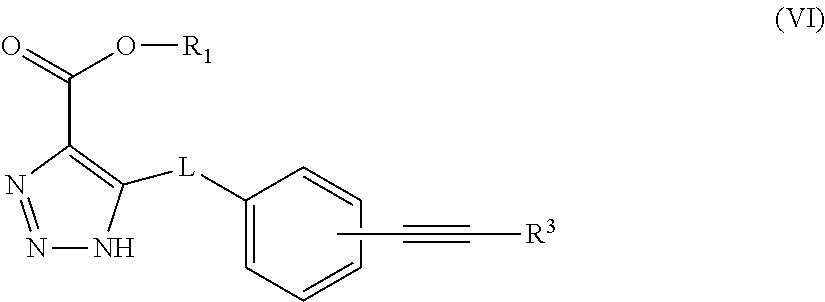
C1([L]C2=CC=CC=C2)=C(C(=O)O[R1])N=NN1.CC#C[R3]
